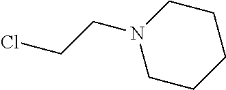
N1(CCCl)CCCCC1
